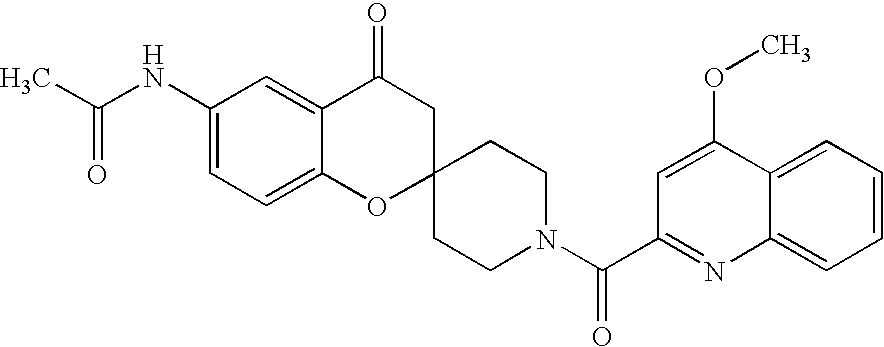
C12=CC=C(NC(C)=O)C=C1C(=O)CC1(O2)CCN(C(C2=NC3=CC=CC=C3C(OC)=C2)=O)CC1
